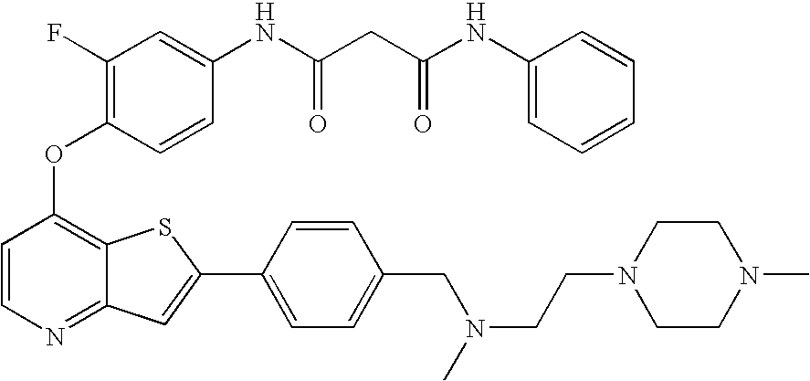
C1=CC(OC2=C(F)C=C(NC(CC(NC3=CC=CC=C3)=O)=O)C=C2)=C2C(=N1)C=C(C1=CC=C(CN(CCN3CCN(C)CC3)C)C=C1)S2
